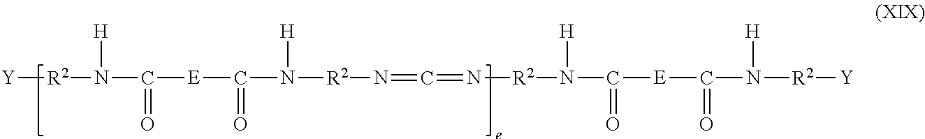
[Y][R2]N(C([E]C(N([R2]N=C=N[R2]N(C([E]C(=O)N([H])[R2][Y])=O)[H])[H])=O)=O)[H]
